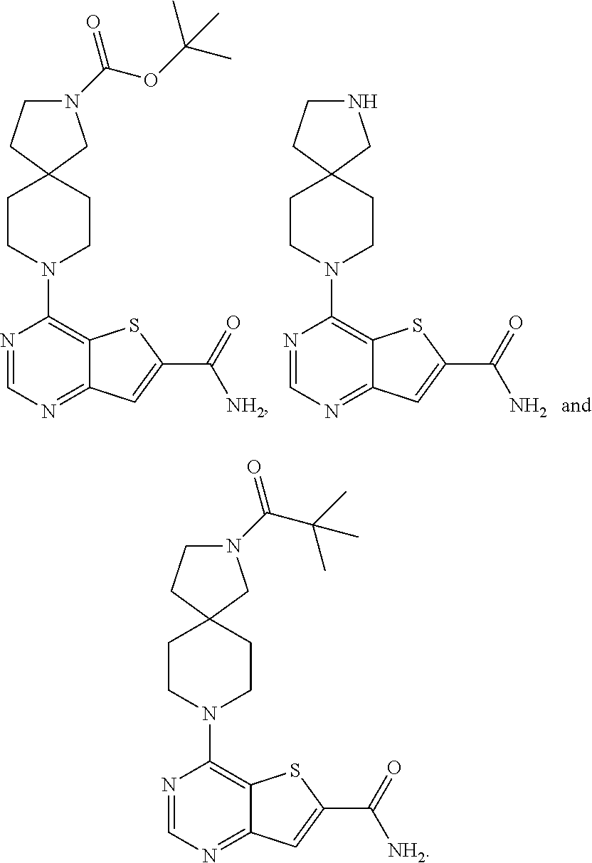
C12=NC=NC(N3CCC4(CC3)CN(C(OC(C)(C)C)=O)CC4)=C1SC(C(=O)[NH2])=C2.C12=NC=NC(N3CCC4(CC3)CNCC4)=C1SC(C(=O)N)=C2.C12=NC=NC(N3CCC4(CC3)CN(C(C(C)(C)C)=O)CC4)=C1SC(C(=O)[NH2])=C2
